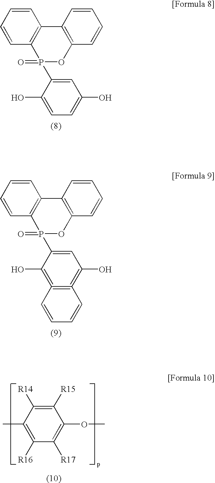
C1=CC2=C(C=C1)C1=C(OP2(=O)C2=CC(O)=CC=C2O)C=CC=C1.C1=CC2=C(C=C1)C1=C(OP2(=O)C2=CC(O)=C3=C(=C2O)C=CC=C3)C=CC=C1.C1([R15])=C([R14])C(C)=C([R16])C([R17])=C1OC
